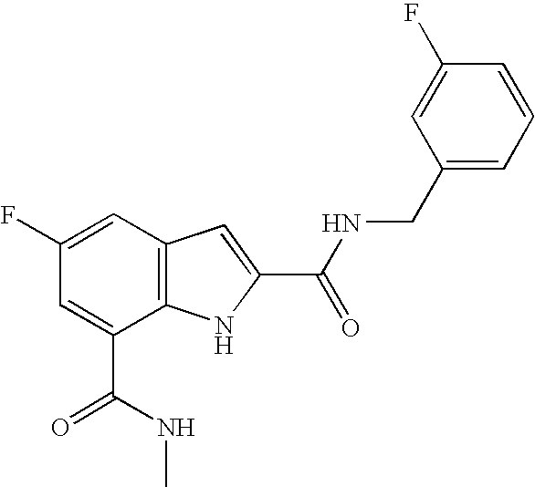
C1=C(F)C=C(C(=O)NC)C2=C1C=C(C(=O)NCC1=CC=CC(F)=C1)N2
